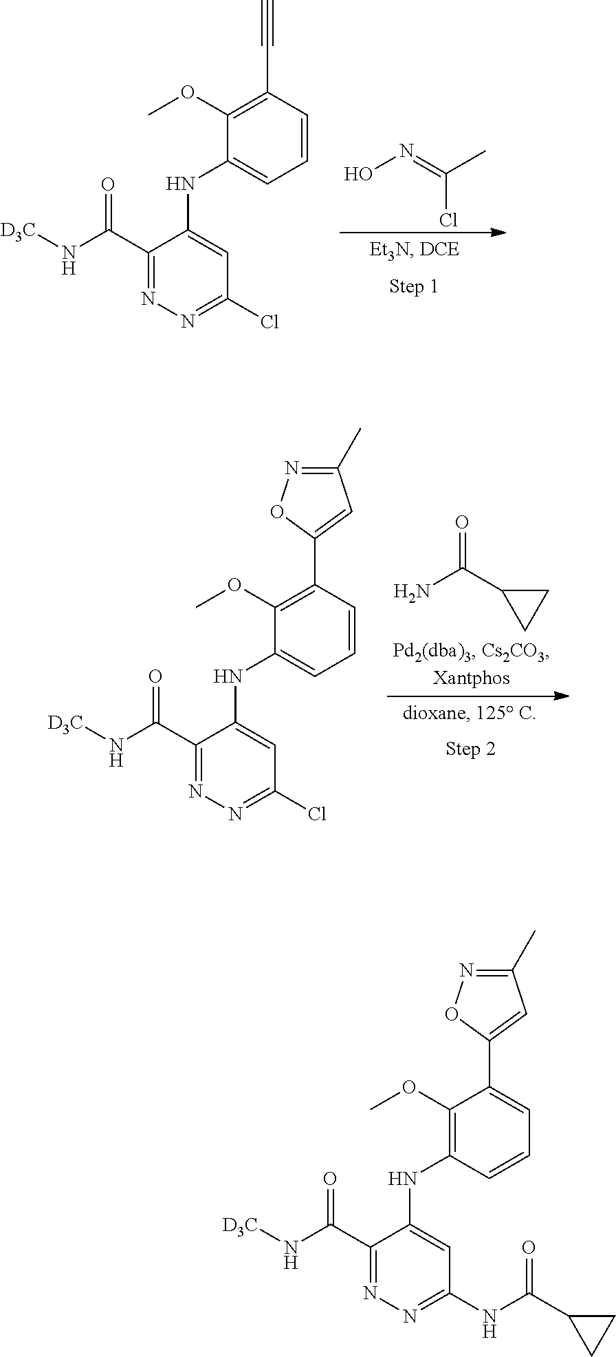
ON=C(C)Cl.C1(C(N[D3C])=O)=NN=C(Cl)C=C1NC1=CC=CC(C#C)=C1OC.NC(C1CC1)=O.C1(C(N[D3C])=O)=NN=C(Cl)C=C1NC1=CC=CC(C2=CC(C)=NO2)=C1OC.C1(C(N[D3C])=O)=NN=C(NC(C2CC2)=O)C=C1NC1=C(OC)C(C2=CC(C)=NO2)=CC=C1
